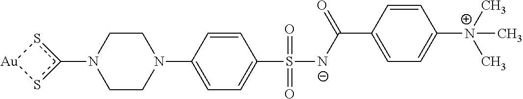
N1(c2s[Au]s2)CCN(C2=CC=C(S([N-]C(C3=CC=C([N+](C)(C)C)C=C3)=O)(=O)=O)C=C2)CC1
